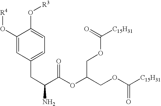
C1(O[R4])=CC(CC(N)C(OC(COC([C15H31])=O)COC([C15H31])=O)=O)=CC=C1O[R3]
